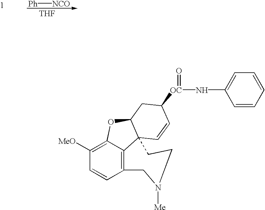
[Ph][NCO].[THF].C12=C3C(=C([MeO])C=C1)OC1C3(C=CC([OC](NC3=CC=CC=C3)=O)C1)CCN([Me])C2
